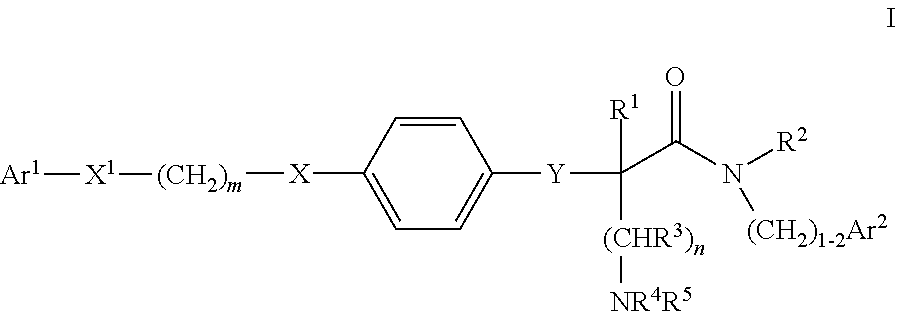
C1=CC([X][(CH2)m][X1][Ar1])=CC=C1[Y]C(C(=O)N([R2])[(CH2)1-2Ar2])([R1])[(CHR3)n][NR4R5]
